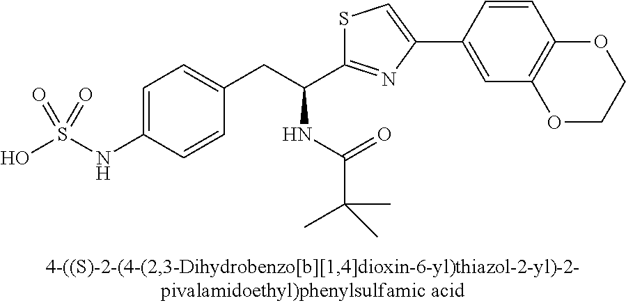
OS(NC1=CC=C(CC(C2=NC(C3=CC4=C(C=C3)OCCO4)=CS2)NC(C(C)(C)C)=O)C=C1)(=O)=O
